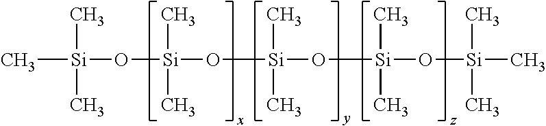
C[Si](O[Si](O[Si](O[Si](O[Si](C)(C)C)(C)C)(C)C)(C)C)(C)C
